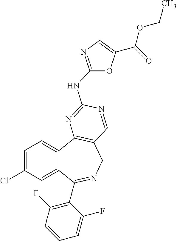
C1=C(Cl)C=C2C(=C1)C1=C(CN=C2C2=C(F)C=CC=C2F)C=NC(NC2=NC=C(C(=O)OCC)O2)=N1
